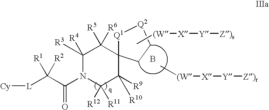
C[(W][X][Y][Z)s].B.C[(W][X][Y][Z)r].C1([R3])([R4])N(C(=O)C([L][Cy])([R1])[R2])C([R11])([R12])C([R9])([R10])C2(C1([R5])[R6])[Q1][Q2]CC2
